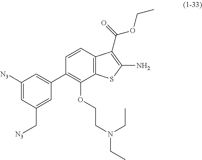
C12=C(C=CC(C3=CC([N3])=CC(C[N3])=C3)=C1OCCN(CC)CC)C(C(OCC)=O)=C(N)S2
